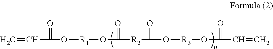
C=CC(=O)O[R1]OC(=O)[R2]C(=O)O[R3]OC(=O)C=C
